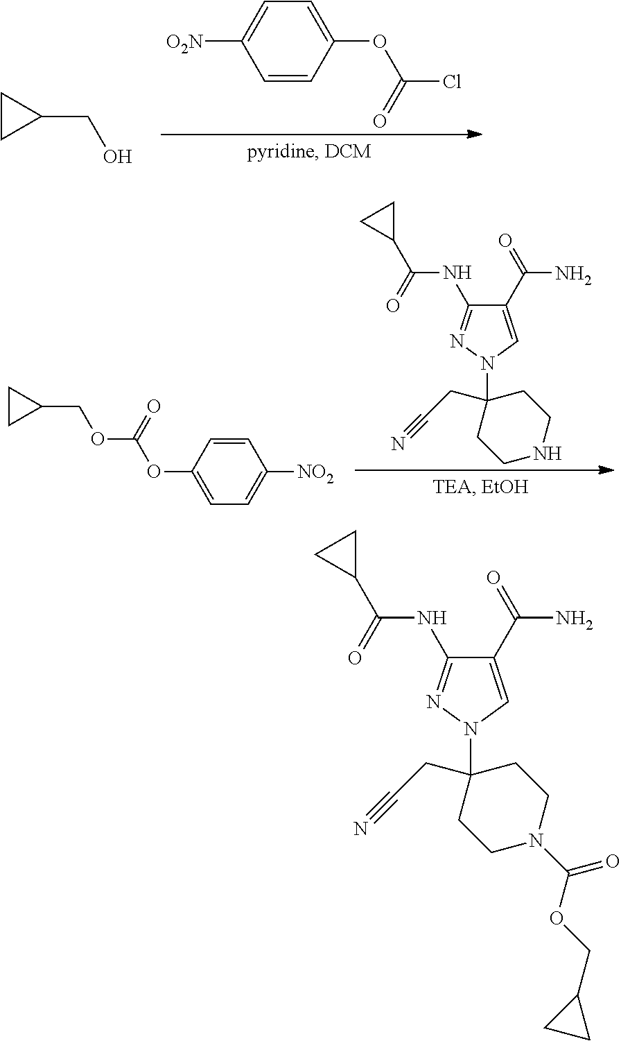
C1CC1CO.C1=CC(OC(Cl)=O)=CC=C1[O2N].C1=CC(OC(OCC2CC2)=O)=CC=C1[NO2].C1(C(=O)N)=CN(C2(CC#N)CCNCC2)N=C1NC(C1CC1)=O.C1(C(=O)N)=CN(C2(CC#N)CCN(C(OCC3CC3)=O)CC2)N=C1NC(C1CC1)=O
